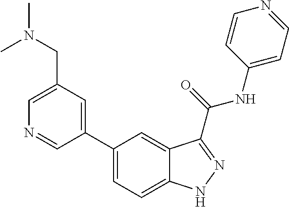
C1(CN(C)C)=CN=CC(C2=CC=C3C(=C2)C(C(NC2=CC=NC=C2)=O)=NN3)=C1
